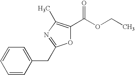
O1C(C(OCC)=O)=C(C)N=C1CC1=CC=CC=C1
